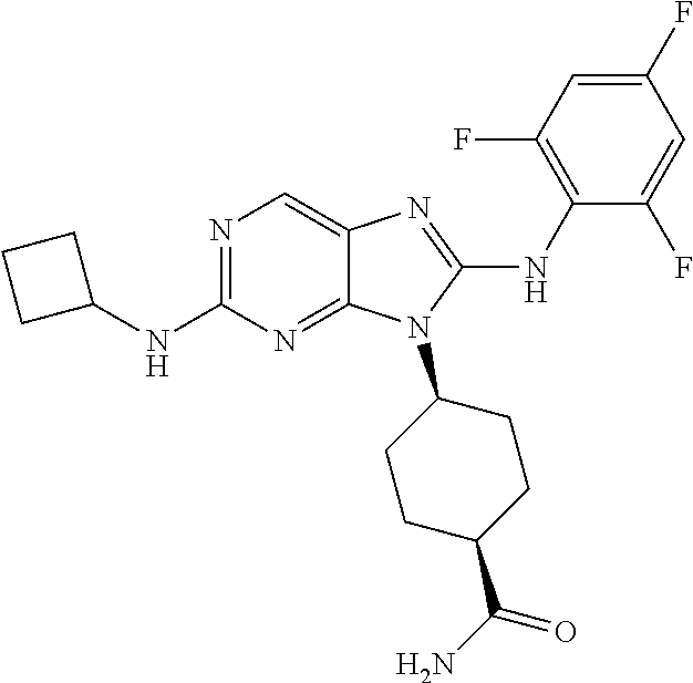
N1=C(NC2CCC2)N=C2C(=C1)N=C(NC1=C(F)C=C(F)C=C1F)N2C1CCC(C(N)=O)CC1
